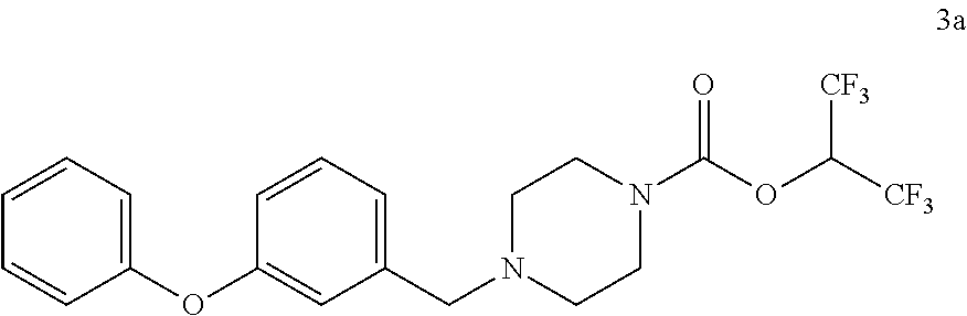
C1(CN2CCN(C(OC([CF3])[CF3])=O)CC2)=CC=CC(OC2=CC=CC=C2)=C1
